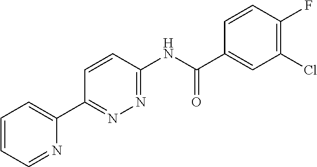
C1=CC=NC(C2=NN=C(NC(C3=CC(Cl)=C(F)C=C3)=O)C=C2)=C1
